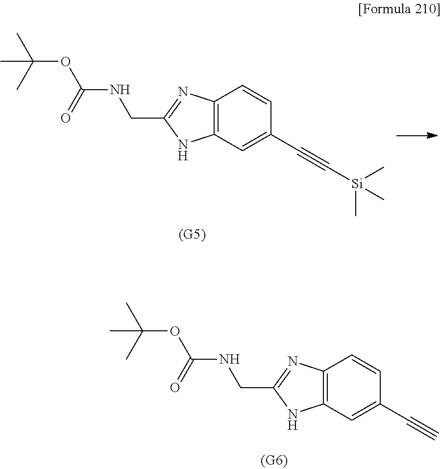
C12=C(C=C(C#C)C=C1)NC(CNC(OC(C)(C)C)=O)=N2.C12=C(C=C(C#C[Si](C)(C)C)C=C1)NC(CNC(OC(C)(C)C)=O)=N2
